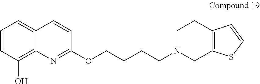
C1=CC(O)=C2C(=C1)C=CC(OCCCCN1CC3=C(CC1)C=CS3)=N2
